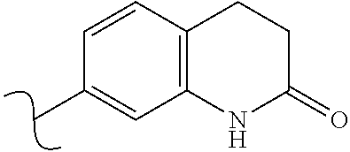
C12=C(C=CC(C)=C1)CCC(=O)N2
